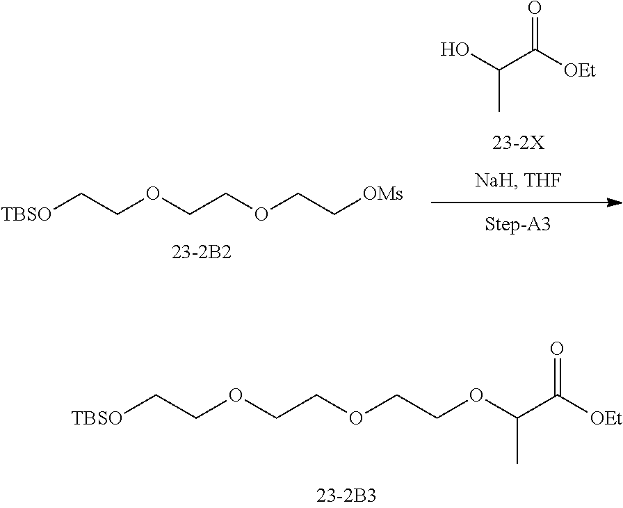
[TBSO]CCOCCOCCOC(C([OEt])=O)C.OC(C([OEt])=O)C.[TBSO]CCOCCOCC[OMs]
